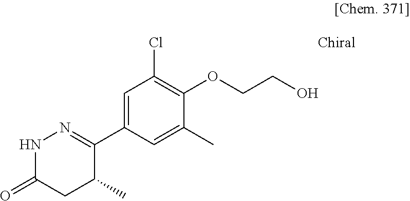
N1C(=O)CC(C)C(C2=CC(Cl)=C(OCCO)C(C)=C2)=N1
